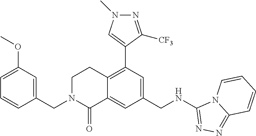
C1=C(OC)C=C(CN2CCC3=C(C4=CN(C)N=C4[CF3])C=C(CNC4=NN=C5N4C=CC=C5)C=C3C2=O)C=C1
